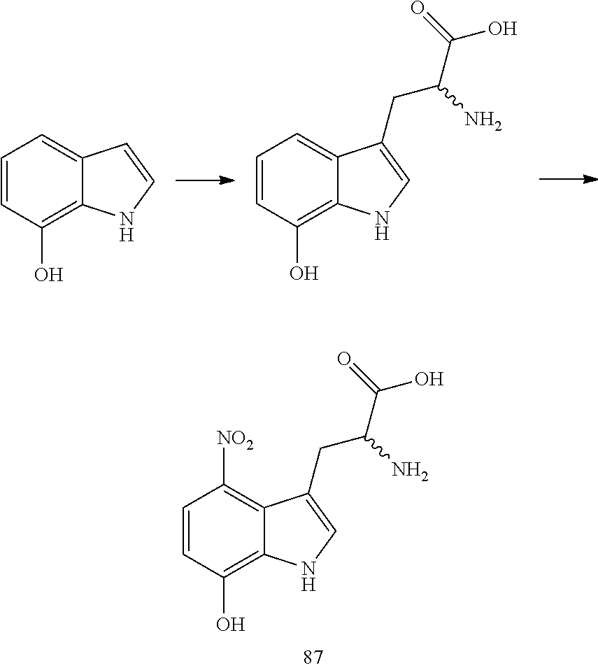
C1=CC(O)=C2C(=C1)C=CN2.C1=CC(O)=C2C(=C1)C(CC(N)C(O)=O)=CN2.C1=CC(O)=C2C(=C1[NO2])C(CC(N)C(O)=O)=CN2
